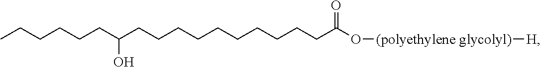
CCCCCCC(CCCCCCCCCCC(O[(polyethylene glycolyl)][H])=O)O
